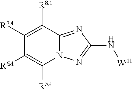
C1([R7A])=C([R8A])C2=NC(N[WA1])=NN2C([R5A])=C1[R6A]
